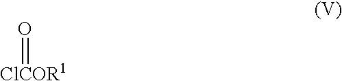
O=[ClCOR1]
